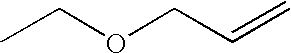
CCOCC=C
